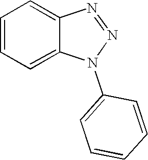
N1=NN(C2=CC=CC=C2)C2=CC=CC=C12
